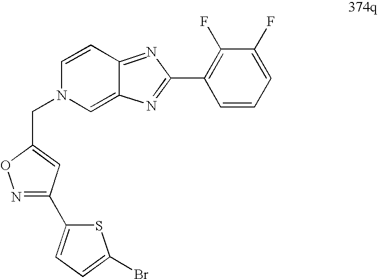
C1=CC2=NC(C3=C(F)C(F)=CC=C3)=NC2=CN1CC1=CC(C2=CC=C(Br)S2)=NO1
